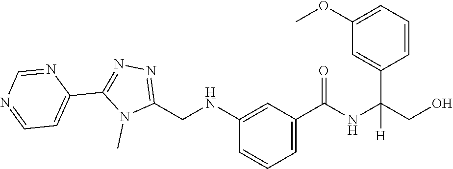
C1(NCC2=NN=C(C3=CC=NC=N3)N2C)=CC(C(NC(CO)(C2=CC(OC)=CC=C2)[H])=O)=CC=C1
